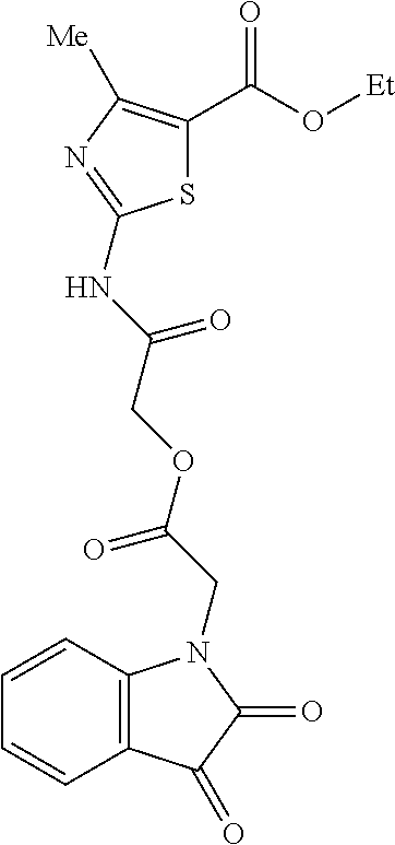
C12=C(C=CC=C1)N(CC(OCC(NC1=NC([Me])=C(C(O[Et])=O)S1)=O)=O)C(=O)C2=O
